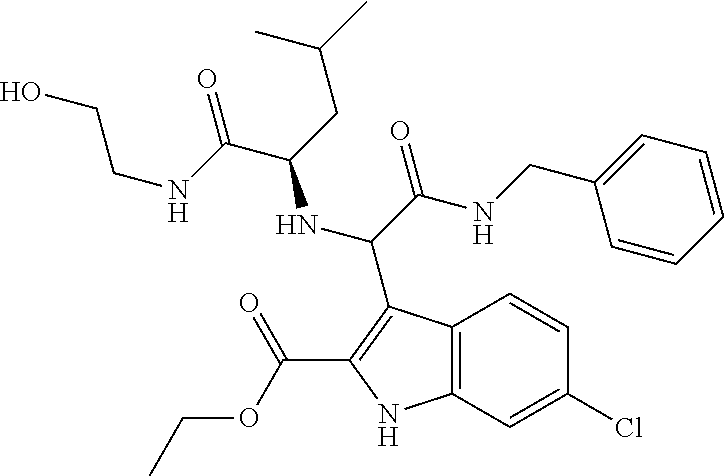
C12=C(C=C(Cl)C=C1)NC(C(OCC)=O)=C2C(C(NCC1=CC=CC=C1)=O)NC(C(NCCO)=O)CC(C)C
